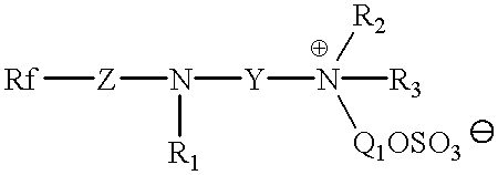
[Rf][Z]N([Y]N([R3])([R2])[Q1OSO3])[R1]
